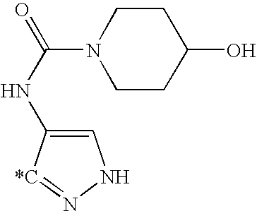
C1=C(NC(=O)N2CCC(O)CC2)[*C]=NN1
